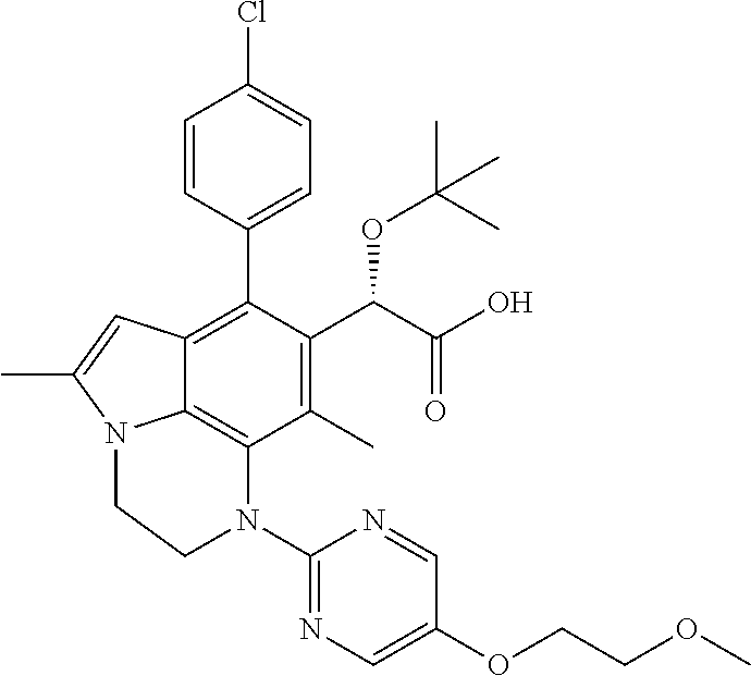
C1=CC(C2=C3C4=C(C(C)=C2C(C(O)=O)OC(C)(C)C)N(C2=NC=C(OCCOC)C=N2)CCN4C(C)=C3)=CC=C1Cl
